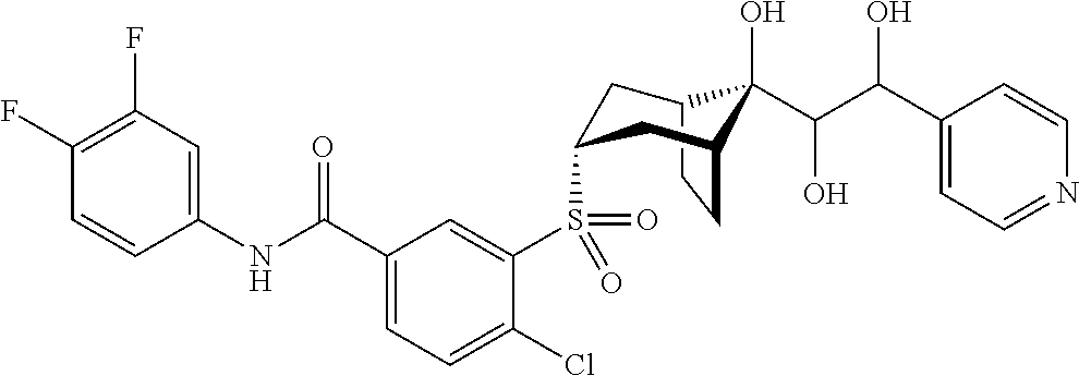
C12CCC(CC(S(C3=CC(C(NC4=CC(F)=C(F)C=C4)=O)=CC=C3Cl)(=O)=O)C1)C2(O)C(C(O)C1=CC=NC=C1)O
